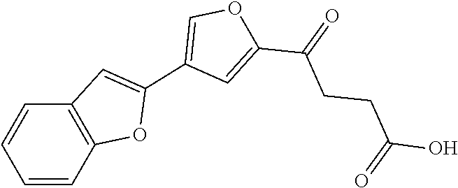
C1=CC2=C(OC(C3=COC(C(CCC(O)=O)=O)=C3)=C2)C=C1
